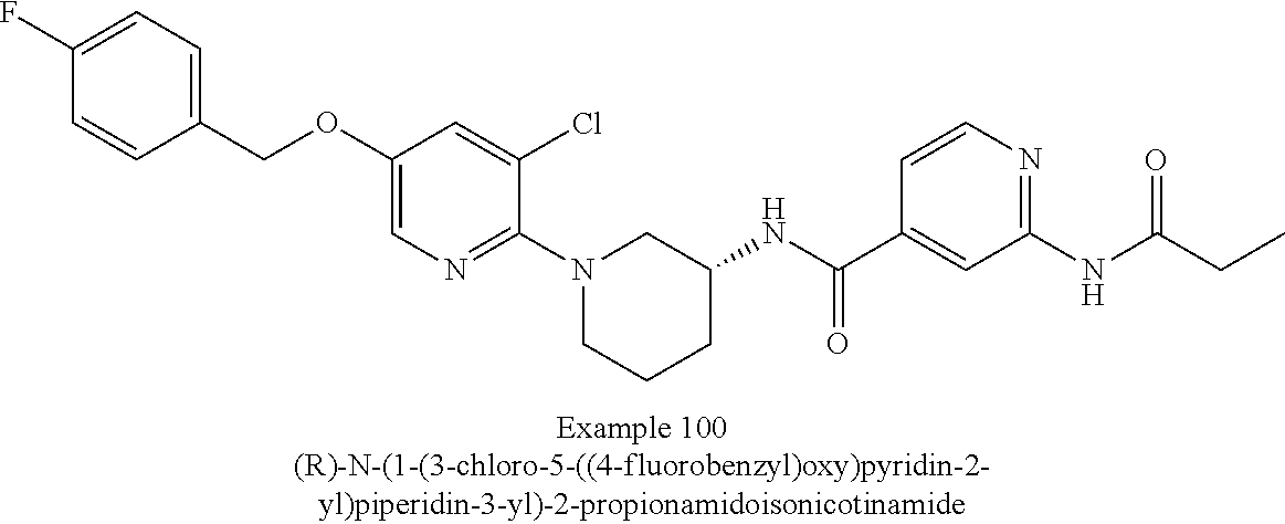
C1(OCC2=CC=C(F)C=C2)=CN=C(N2CCCC(NC(C3=CC(NC(CC)=O)=NC=C3)=O)C2)C(Cl)=C1
